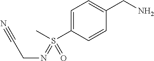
C1=C(S(C)(=O)=NCC#N)C=CC(CN)=C1
